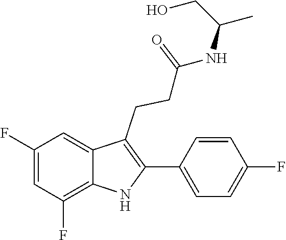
C1(C2=C(CCC(=O)NC(C)CO)C3=CC(F)=CC(F)=C3N2)=CC=C(F)C=C1
